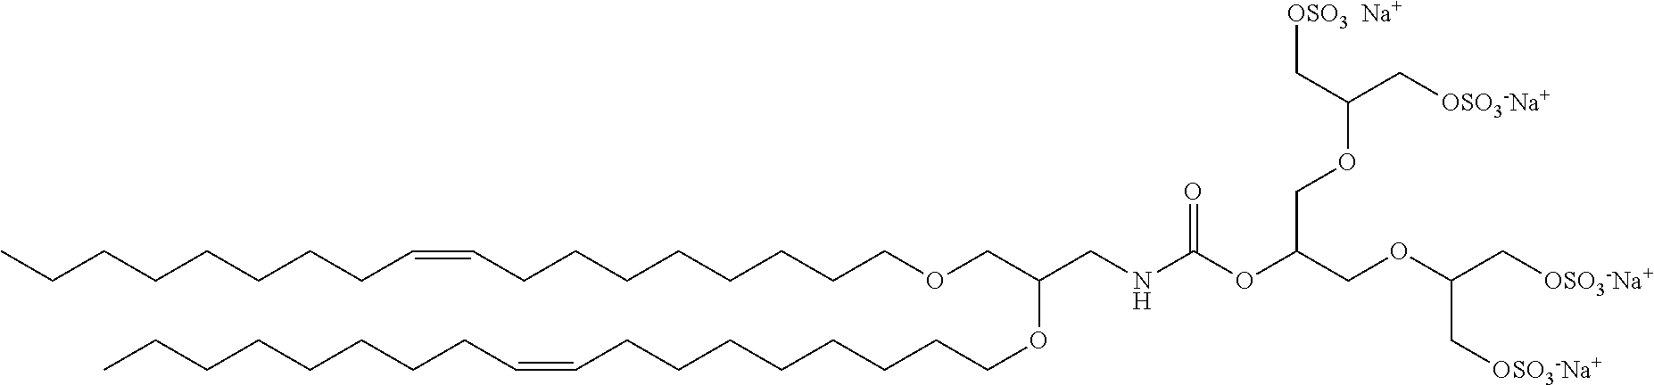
CCCCCCCCC=CCCCCCCCCOCC(OCCCCCCCCC=CCCCCCCCC)CNC(OC(COC(C[OSO3-Na+])C[OSO3-Na+])COC(C[OSO3-Na+])C[OSO3  Na+])=O
